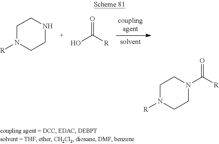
C1N([R])CCNC1.OC([R])=O.C1N([R])CCN(C([R])=O)C1
